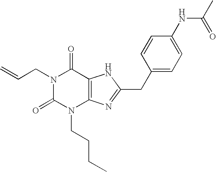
C=CCN1C(=O)N(CCCC)C2=C(C1=O)NC(CC1=CC=C(NC(=O)C)C=C1)=N2
